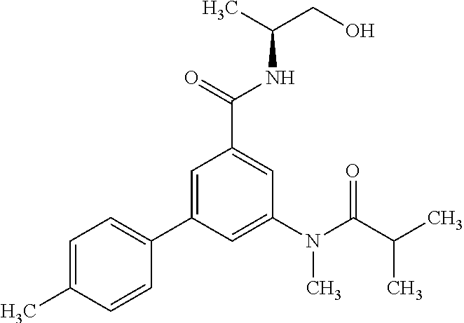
C1=C(C)C=CC(C2=CC(C(=O)NC(CO)C)=CC(N(C(C(C)C)=O)C)=C2)=C1
